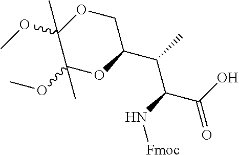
N(C(C(O)=O)C(C)C1COC(OC)(C)C(OC)(C)O1)[Fmoc]
